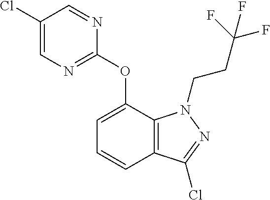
C1(Cl)=CN=C(OC2=CC=CC3=C2N(CCC(F)(F)F)N=C3Cl)N=C1
